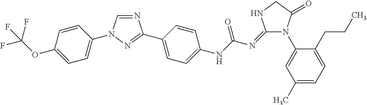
C1=CC(OC(F)(F)F)=CC=C1N1C=NC(C2=CC=C(NC(N=C3N(C4=CC(C)=CC=C4CCC)C(=O)CN3)=O)C=C2)=N1
